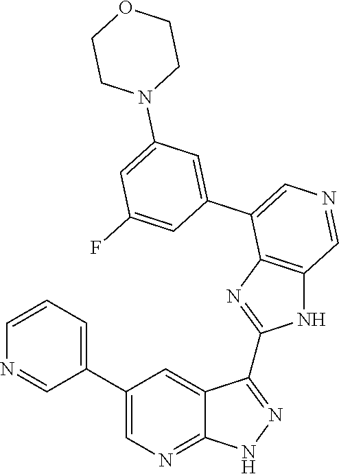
C1=CC=C(C2=CN=C3C(=C2)C(C2=NC4=C(N2)C=NC=C4C2=CC(N4CCOCC4)=CC(F)=C2)=NN3)C=N1
